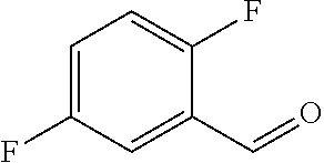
C1(F)=CC=C(F)C=C1C=O
